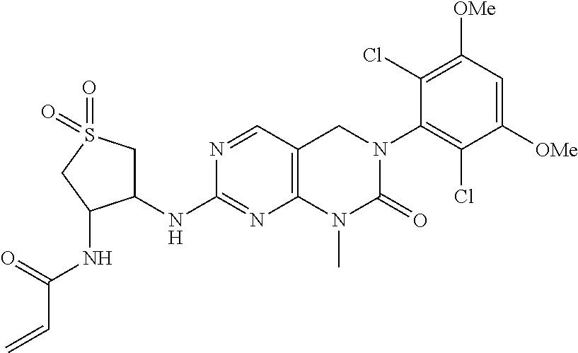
N1=CC2=C(N=C1NC1CS(=O)(=O)CC1NC(C=C)=O)N(C)C(=O)N(C1=C(Cl)C([OMe])=CC([OMe])=C1Cl)C2
